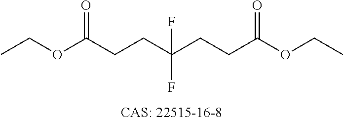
CCOC(CCC(CCC(OCC)=O)(F)F)=O
